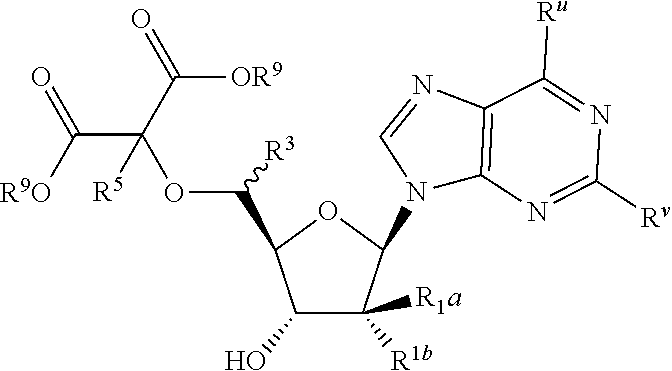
C1(O)C([R1a])([R1b])C(N2C3=C(N=C2)C([Ru])=NC([Rv])=N3)OC1C(OC(C([R9O])=O)(C(=O)[OR9])[R5])[R3]
